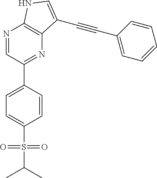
N1=CC(C2=CC=C(S(C(C)C)(=O)=O)C=C2)=NC2=C1NC=C2C#CC1=CC=CC=C1
